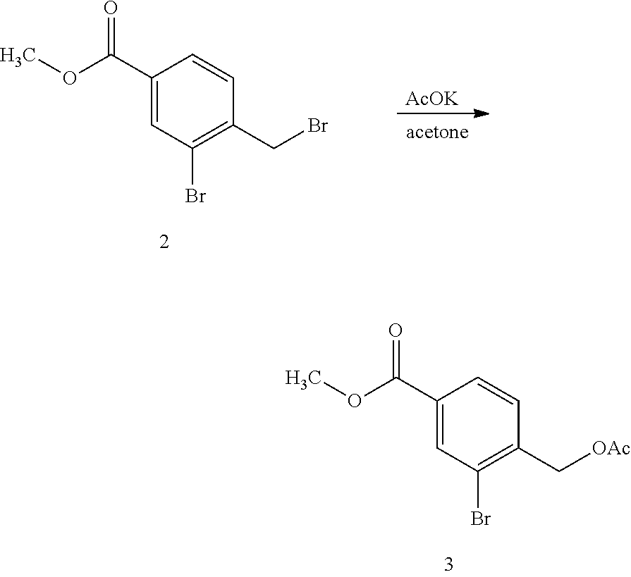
O(C(=O)C1=CC(Br)=C(CBr)C=C1)C.[AcOK].O(C(=O)C1=CC(Br)=C(C[OAc])C=C1)C
